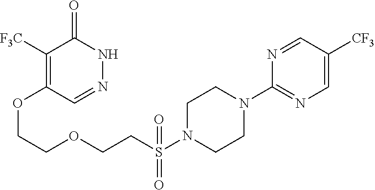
C1([F3C])=C(OCCOCCS(N2CCN(C3=NC=C([CF3])C=N3)CC2)(=O)=O)C=NNC1=O
